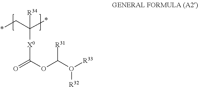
*CC(*)([R34])[X0]C(OC([R31])O([R32])[R33])=O
